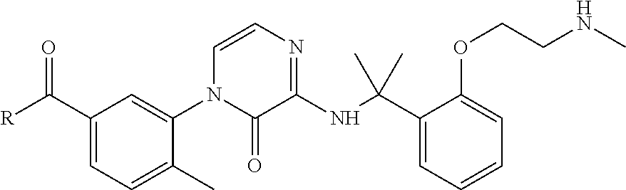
[R]C(C1=CC=C(C)C(N2C(=O)C(NC(C3=CC=CC=C3OCCNC)(C)C)=NC=C2)=C1)=O
